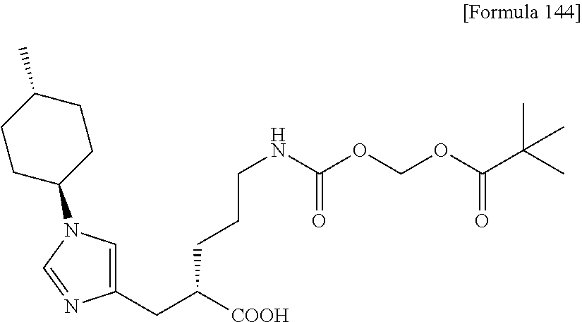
C1(CC([COOH])CCCNC(OCOC(C(C)(C)C)=O)=O)=CN(C2CCC(C)CC2)C=N1
